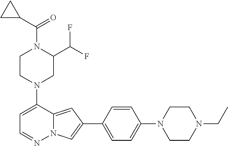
N1(C2=CC=NN3C2=CC(C2=CC=C(N4CCN(CC)CC4)C=C2)=C3)CC(C(F)F)N(C(=O)C2CC2)CC1
